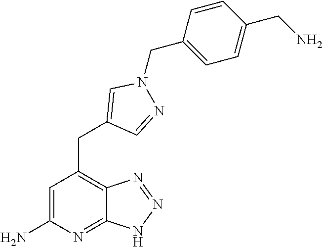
C1=C(N)N=C2C(=C1CC1=CN(CC3=CC=C(CN)C=C3)N=C1)N=NN2
